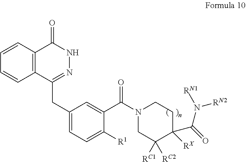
C1=CC2=C(C=C1)C(CC1=CC=C([R1])C(C(N3CCC(C(=O)N([RN2])[RN1])([RX])C([RC1])([RC2])C3)=O)=C1)=NNC2=O
